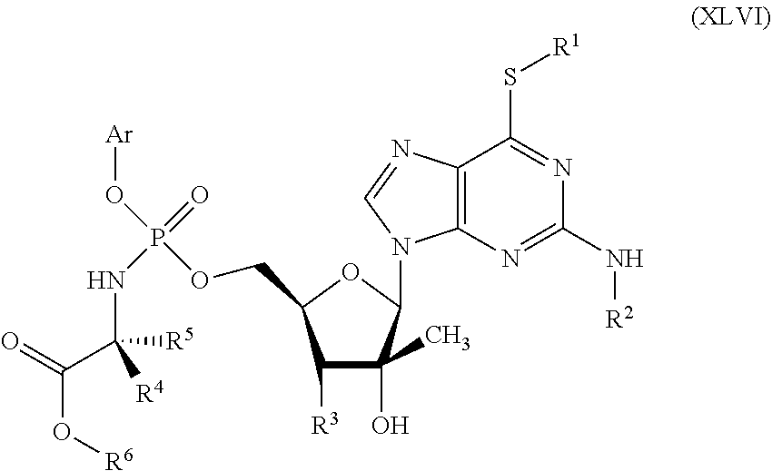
C12=C(N=C(N[R2])N=C1S[R1])N(C1C(O)(C)C([R3])C(COP(O[Ar])(=O)NC(C(O[R6])=O)([R4])[R5])O1)C=N2
